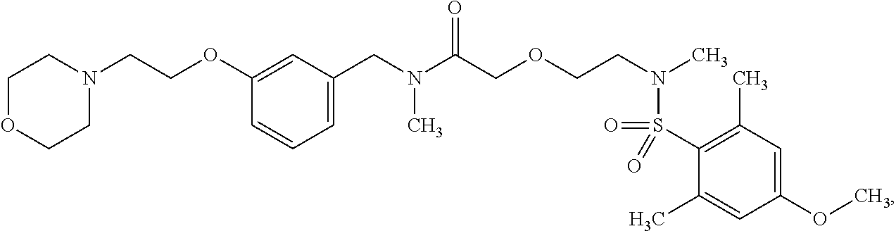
C1(CN(C(COCCN(C)S(C2=C(C)C=C(OC)C=C2C)(=O)=O)=O)C)=CC=CC(OCCN2CCOCC2)=C1
